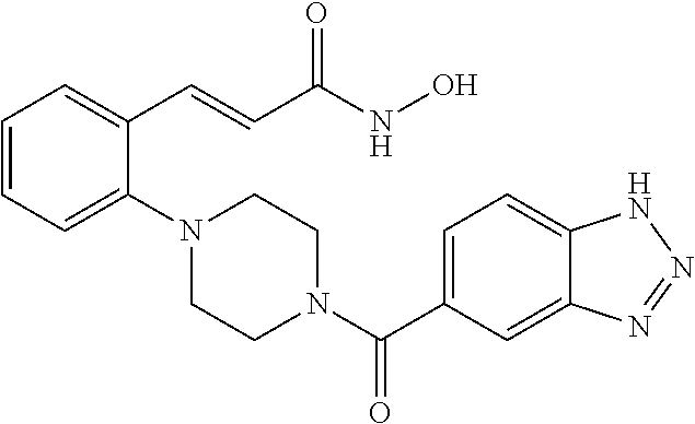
C1=CC=C(N2CCN(C(C3=CC=C4C(=C3)N=NN4)=O)CC2)C(C=CC(NO)=O)=C1
